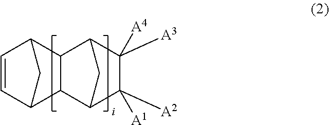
C1=CC2CC1C1C3C([A2])([A1])C([A3])([A4])C(C21)C3
